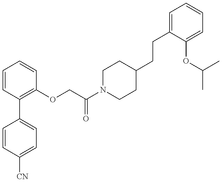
C1=CC([CN])=CC=C1C1=C(OCC(N2CCC(CCC3=CC=CC=C3OC(C)C)CC2)=O)C=CC=C1
